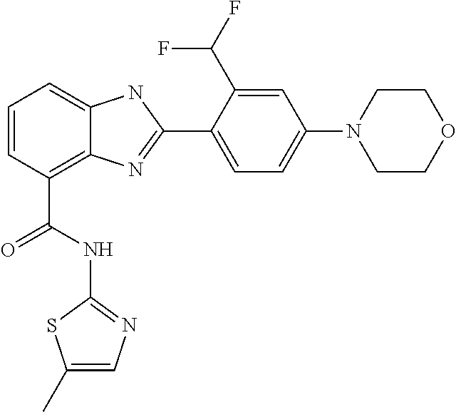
C1=CC(C(NC2=NC=C(C)S2)=O)=C2C(=C1)NC(C1=CC=C(N3CCOCC3)C=C1C(F)F)=N2
